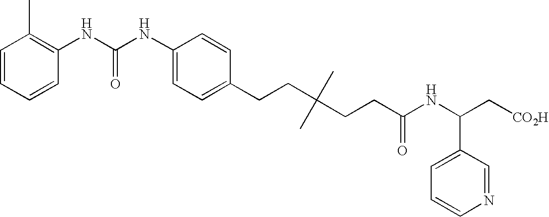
C1(CCC(C)(C)CCC(NC(C[CO2H])C2=CC=CN=C2)=O)=CC=C(NC(NC2=C(C)C=CC=C2)=O)C=C1
